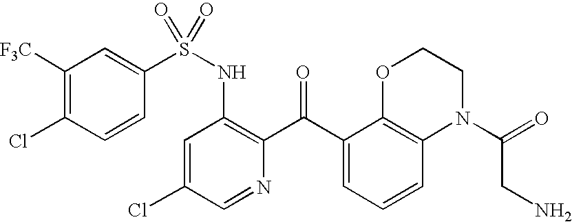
C1([F3C])=C(Cl)C=CC(S(NC2=C(C(C3=CC=CC4=C3OCCN4C(=O)CN)=O)N=CC(Cl)=C2)(=O)=O)=C1
